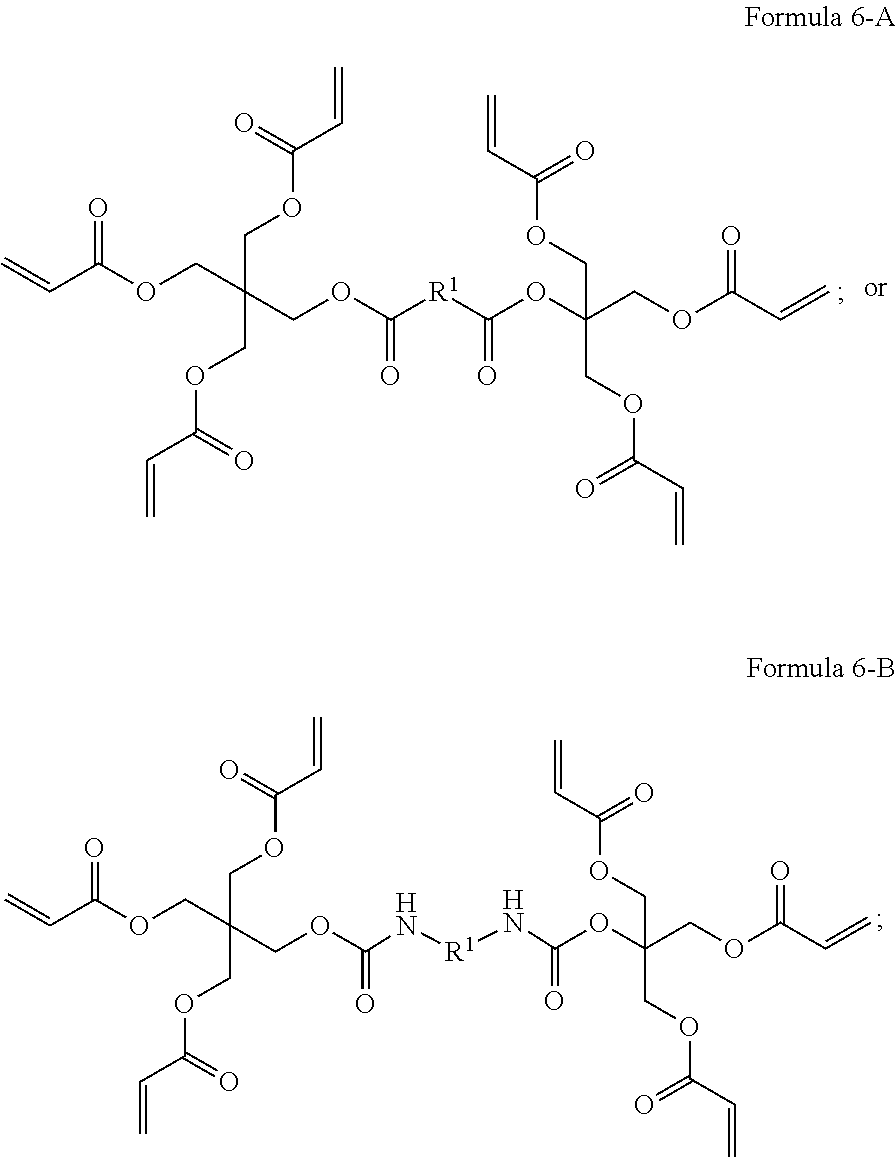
C(COC([R1]C(OC(COC(C=C)=O)(COC(C=C)=O)COC(C=C)=O)=O)=O)(COC(C=C)=O)(COC(C=C)=O)COC(C=C)=O.C(OC(N[R1]NC(OC(COC(C=C)=O)(COC(C=C)=O)COC(C=C)=O)=O)=O)C(COC(C=C)=O)(COC(C=C)=O)COC(C=C)=O
